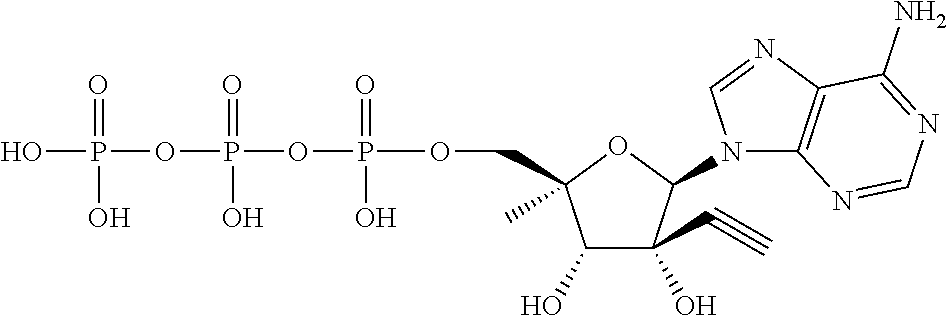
C1(O)C(O)(C#C)C(N2C3=C(N=C2)C(N)=NC=N3)OC1(C)COP(OP(OP(O)(=O)O)(=O)O)(=O)O
